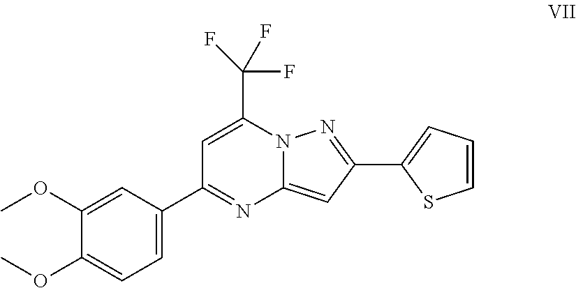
C1(OC)=CC=C(C2=NC3=CC(C4=CC=CS4)=NN3C(C(F)(F)F)=C2)C=C1OC
